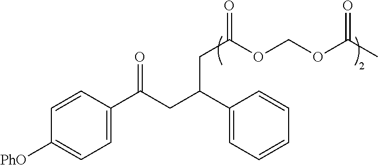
C1(C(CC(C2=CC=C([PhO])C=C2)=O)CC(OCOC(C)=O)=O)=CC=CC=C1
